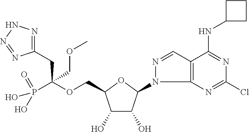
C(OCC1C(O)C(O)C(N2C3=C(C=N2)C(NC2CCC2)=NC(Cl)=N3)O1)(P(O)(O)=O)(CC1=NNN=N1)COC
